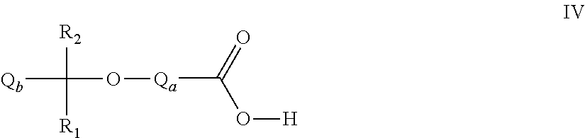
[H]OC(=O)[Qa]OC([R2])([R1])[Qb]
